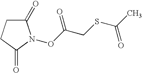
C1(=O)CCC(=O)N1OC(CSC(C)=O)=O
